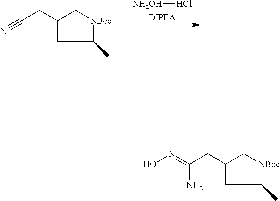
[NH2OH]Cl.C1(C)[NBoc]CC(CC#N)C1.C1(C)[NBoc]CC(CC(N)=NO)C1
